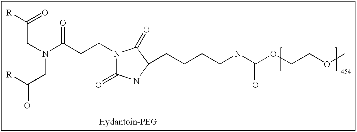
[R]C(CN(CC(=O)[R])C(CCN1C(=O)NC(CCCCNC(OCCOC)=O)C1=O)=O)=O
